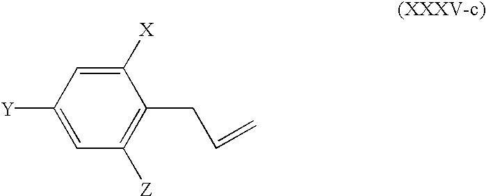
C1([X])=CC([Y])=CC([Z])=C1CC=C
